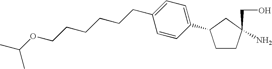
C1CC(CO)(N)CC1C1=CC=C(CCCCCCOC(C)C)C=C1
